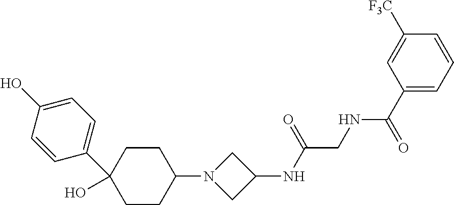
C1(C2=CC=C(O)C=C2)(O)CCC(N2CC(NC(CNC(=O)C3=CC=CC([F3C])=C3)=O)C2)CC1
